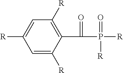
C1(C(=O)P(=O)([R])[R])=C([R])C=C([R])C=C1[R]
